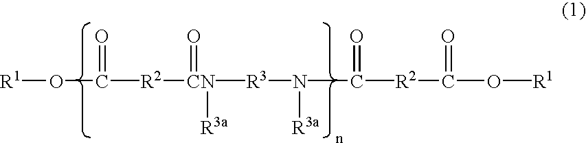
[R1]OC([R2][CN](=O)([R3]N(C([R2]C(O[R1])=O)=O)[R3a])[R3a])=O
